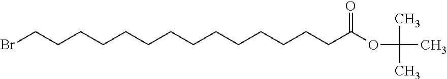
BrCCCCCCCCCCCCCCC(OC(C)(C)C)=O
